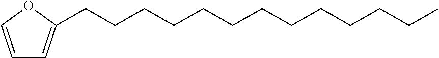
C1=COC(CCCCCCCCCCCCC)=C1
